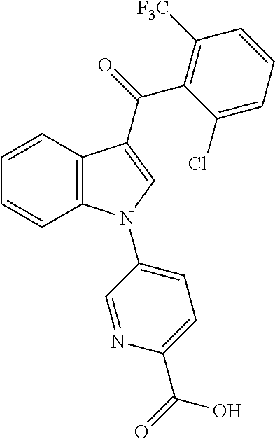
C1=CC2=C(C=C1)N(C1=CC=C(C(=O)O)N=C1)C=C2C(C1=C([F3C])C=CC=C1Cl)=O
